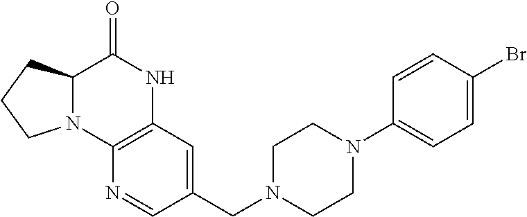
C12N(C3=C(NC1=O)C=C(CN1CCN(C4=CC=C(Br)C=C4)CC1)C=N3)CCC2
